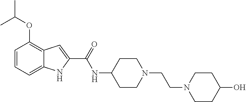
C1=CC=C2C(=C1OC(C)C)C=C(C(=O)NC1CCN(CCN3CCC(O)CC3)CC1)N2
